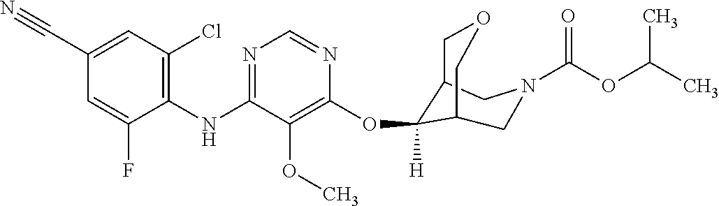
C1(NC2=NC=NC(OC3([H])C4COCC3CN(C(=O)OC(C)C)C4)=C2OC)=C(Cl)C=C(C#N)C=C1F
